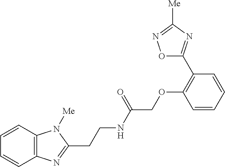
C1=CC2=C(C=C1)N=C(CCNC(=O)COC1=C(C3=NC([Me])=NO3)C=CC=C1)N2[Me]
